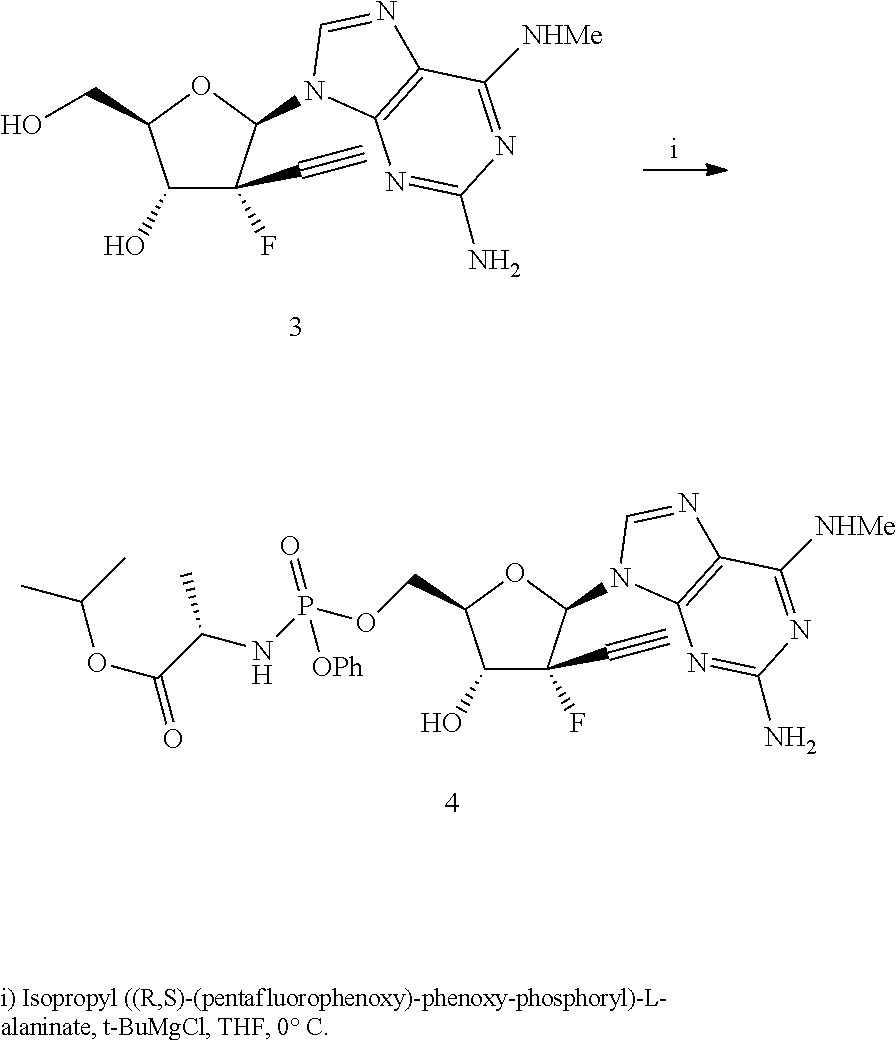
C1(O)C(F)(C#C)C(N2C3=C(N=C2)C([NHMe])=NC(N)=N3)OC1COP(NC(C(OC(C)C)=O)C)(=O)[OPh].C1(O)C(F)(C#C)C(N2C3=C(N=C2)C([NHMe])=NC(N)=N3)OC1CO
